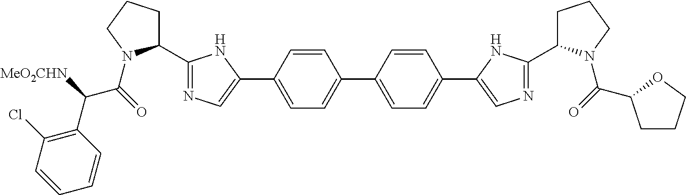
C1(C([MeO2CHN])C(=O)N2C(C3=NC=C(C4=CC=C(C5=CC=C(C6=CN=C(C7CCCN7C(=O)C7CCCO7)N6)C=C5)C=C4)N3)CCC2)=C(Cl)C=CC=C1
